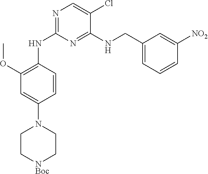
N1=C(NC2=C(OC)C=C(N3CC[NBoc]CC3)C=C2)N=C(NCC2=CC=CC([NO2])=C2)C(Cl)=C1
